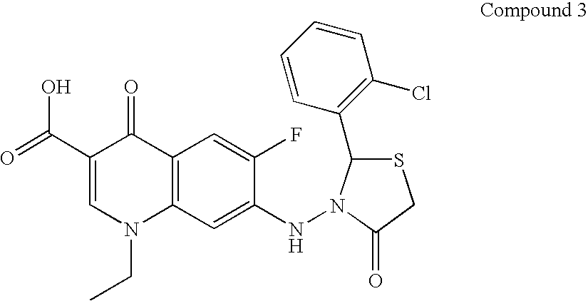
C1(C(=O)O)=CN(CC)C2=C(C1=O)C=C(F)C(NN1C(C3=C(Cl)C=CC=C3)SCC1=O)=C2
